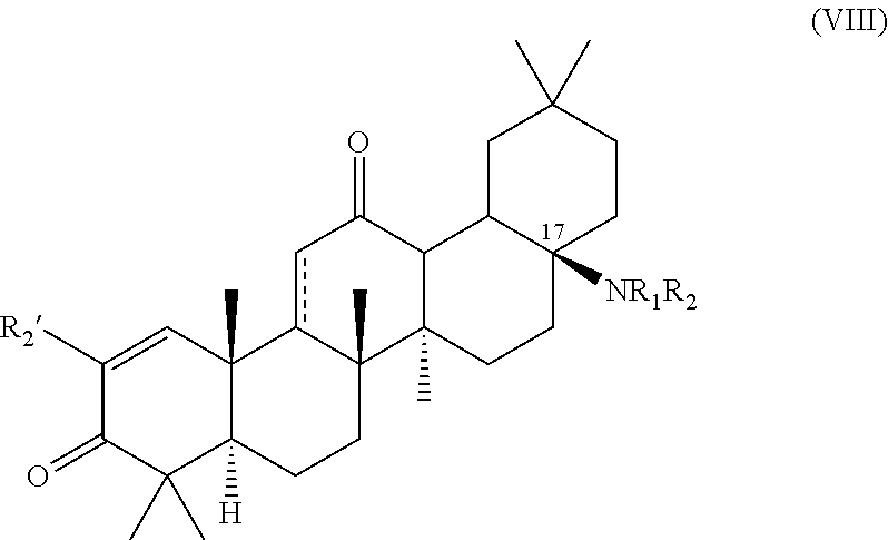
CC1(C)C(=O)C([R2])=CC2(C)c3cC(=O)C4C5CC(C)(C)CCC5([NR1R2])CCC4(C)C3(C)CCC12[H]
